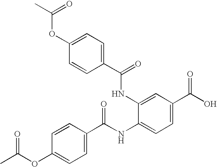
N(C1=CC(C(O)=O)=CC=C1NC(C1=CC=C(OC(C)=O)C=C1)=O)C(C1=CC=C(OC(C)=O)C=C1)=O
